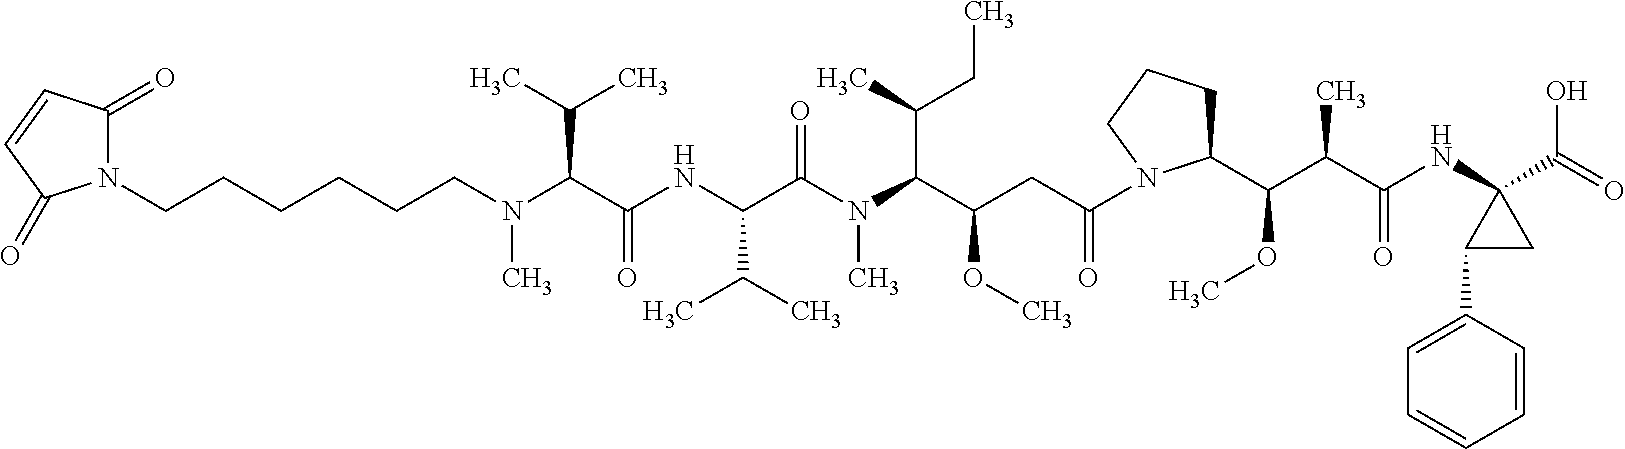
N1(CCCCCCN(C(C(NC(C(N(C(C(CC(=O)N2C(C(C(C(=O)NC3(C(=O)O)C(C4=CC=CC=C4)C3)C)OC)CCC2)OC)C(CC)C)C)=O)C(C)C)=O)C(C)C)C)C(=O)C=CC1=O
